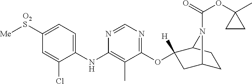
C1(NC2=C(C)C(OC3([H])CC4CCC3N4C(=O)OC3(C)CC3)=NC=N2)=CC=C([O2S][Me])C=C1Cl
